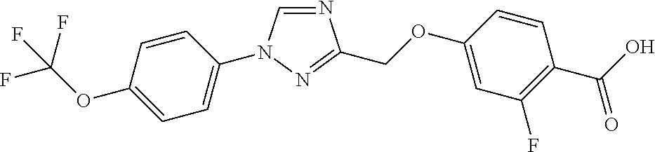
N1=CN(C2=CC=C(OC(F)(F)F)C=C2)N=C1COC1=CC(F)=C(C(O)=O)C=C1
